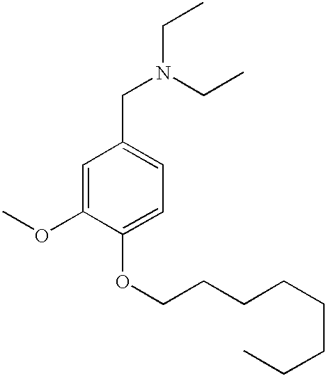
N(CC1=CC=C(OCCCCCCCC)C(OC)=C1)(CC)CC
